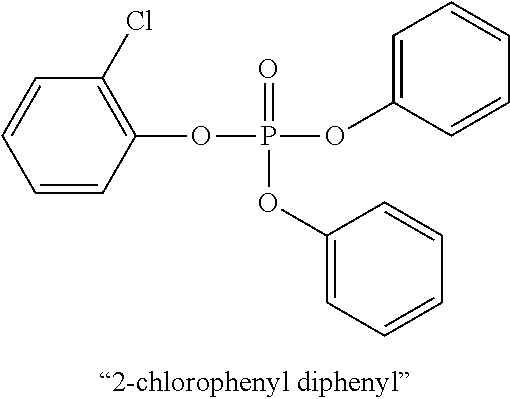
C1=CC(OP(OC2=CC=CC=C2)(=O)OC2=CC=CC=C2)=C(Cl)C=C1
